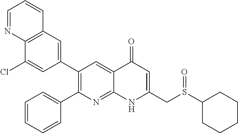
C12=C(C=C(C3=C(C4=CC=CC=C4)N=C4C(=C3)C(=O)C=C(CS(C3CCCCC3)=O)N4)C=C1Cl)C=CC=N2
